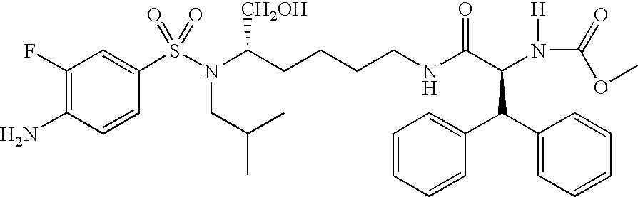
C1(F)=C(N)C=CC(S(N(CC(C)C)C(CCCCNC(C(C(C2=CC=CC=C2)C2=CC=CC=C2)N(C(=O)OC)[H])=O)[CH2OH])(=O)=O)=C1
